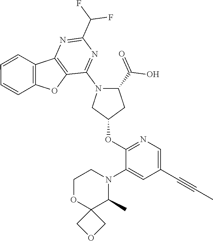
C12=C(C(N3CC(OC4=NC=C(C#CC)C=C4N4CCOC5(C4C)COC5)CC3C(=O)O)=NC(C(F)F)=N1)OC1=C2C=CC=C1
